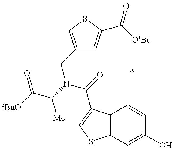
[tBuO]C(C(N(C(=O)C1=CSC2=C1C=CC(O)=C2)CC1=CSC(C(=O)[OtBu])=C1)[Me])=O
